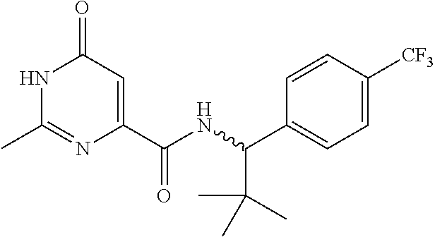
N1C(C)=NC(C(NC(C2=CC=C([CF3])C=C2)C(C)(C)C)=O)=CC1=O
